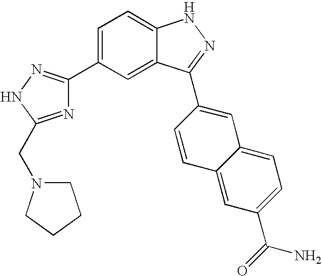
C1(C2=CC=C3C(=C2)C(C2=CC4=CC=C(C(=O)N)C=C4C=C2)=NN3)=NNC(CN2CCCC2)=N1
